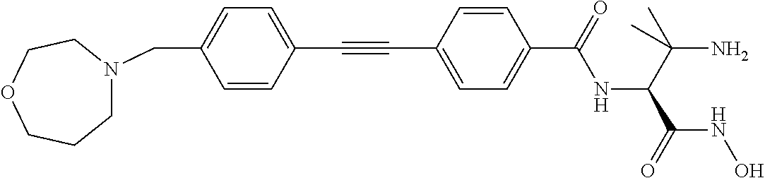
C1=CC(C#CC2=CC=C(C(=O)NC(C(C)(N)C)C(=O)NO)C=C2)=CC=C1CN1CCCOCC1
